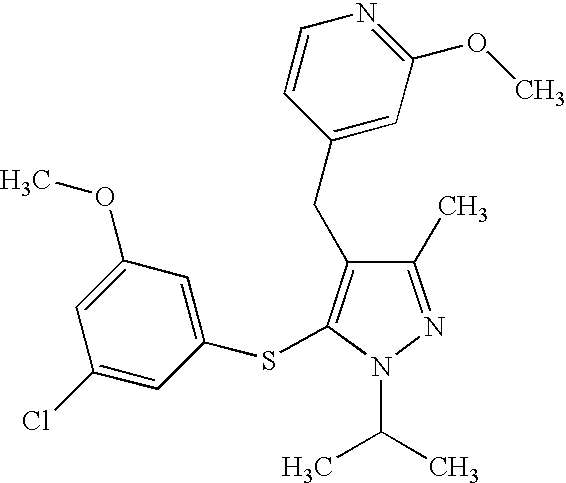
C1(C)=NN(C(C)C)C(SC2=CC(OC)=CC(Cl)=C2)=C1CC1=CC(OC)=NC=C1
